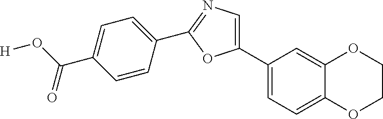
C1(C2=CC=C3C(=C2)OCCO3)=CN=C(C2=CC=C(C(=O)O[H])C=C2)O1
